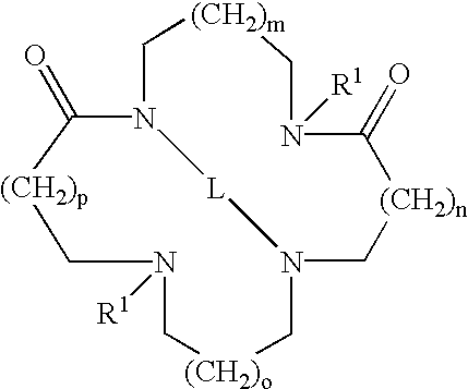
C1N2[L]N(C[(CH2)n]C(=O)N([R1])C[(CH2)m]1)C[(CH2)o]CN([R1])C[(CH2)p]C2=O
